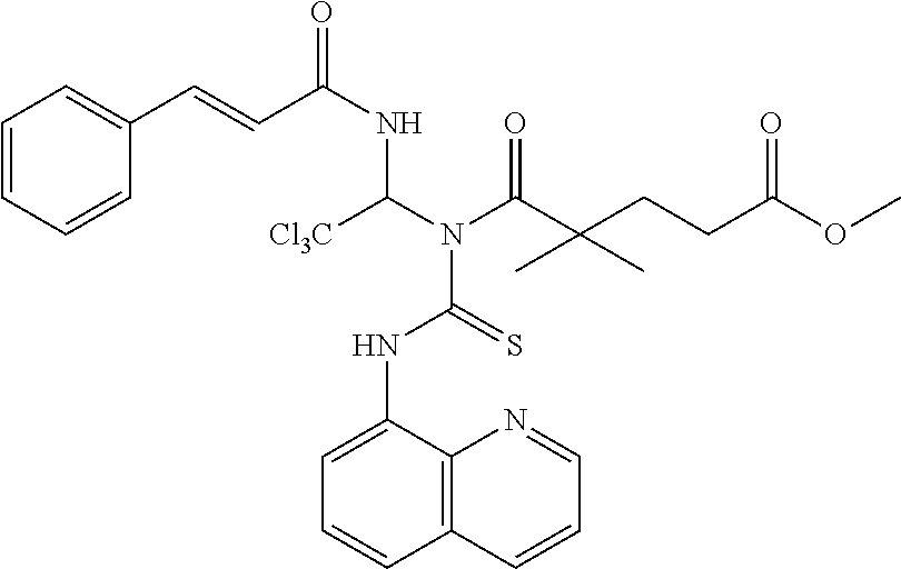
C1=CC2=C(C(NC(N(C(C(C)(CCC(=O)OC)C)=O)C(NC(C=CC3=CC=CC=C3)=O)[Cl3C])=S)=C1)N=CC=C2
